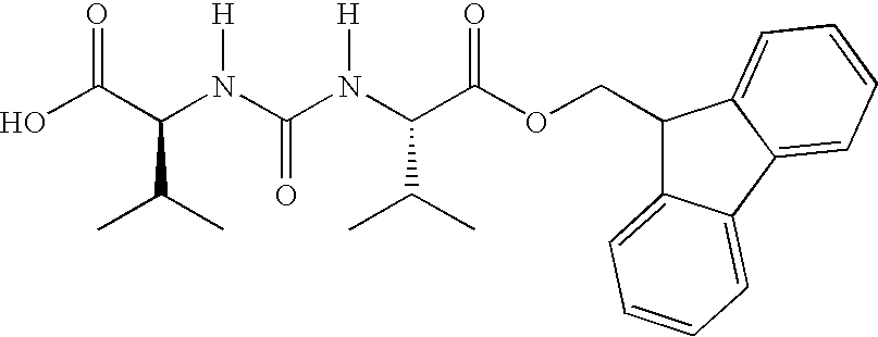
OC(C(N(C(N(C(C(OCC1C2=CC=CC=C2C2=CC=CC=C12)=O)C(C)C)[H])=O)[H])C(C)C)=O
